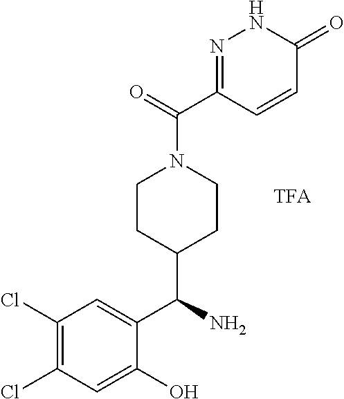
C1(Cl)=C(Cl)C=C(O)C(C(N)C2CCN(C(=O)C3=NNC(=O)C=C3)CC2)=C1
